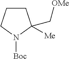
C1CCN([Boc])C1([Me])C[OMe]
